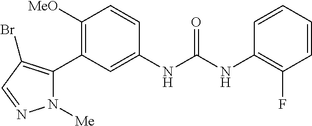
C1([OMe])=C(C2=C(Br)C=NN2[Me])C=C(NC(=O)NC2=C(F)C=CC=C2)C=C1
